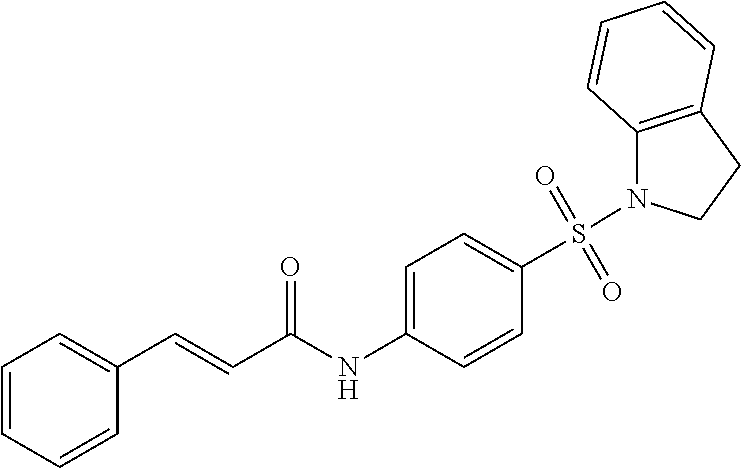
C1=CC=CC(C=CC(NC2=CC=C(S(=O)(=O)N3C4=C(CC3)C=CC=C4)C=C2)=O)=C1
